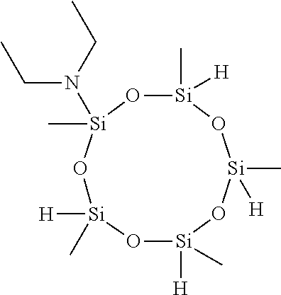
[Si]1([H])(C)O[Si]([H])(C)O[Si](C)(N(CC)CC)O[Si](C)([H])O[Si](C)([H])O1
